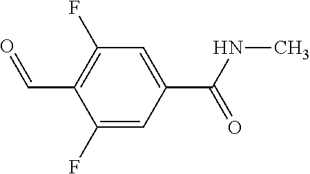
C1(F)=C(C=O)C(F)=CC(C(=O)NC)=C1
